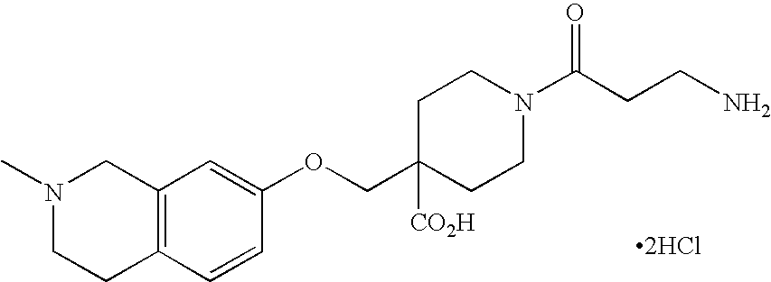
[2HCl].N1(C)CCC2=C(C1)C=C(OCC1([CO2H])CCN(C(CCN)=O)CC1)C=C2
